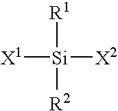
[X1][Si]([R2])([R1])[X2]
